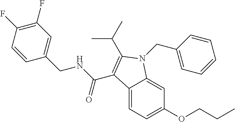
C1(F)=C(F)C=CC(CNC(C2=C(C(C)C)N(CC3=CC=CC=C3)C3=CC(OCCC)=CC=C32)=O)=C1
